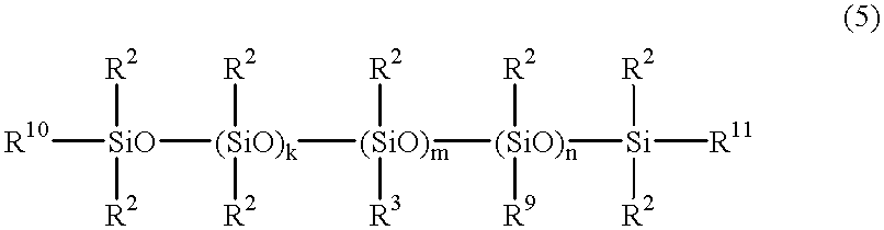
[R10][SiO]([R2])([R2])[(SiO)k]([(SiO)m]([R2])([R3])[(SiO)n]([Si]([R11])([R2])[R2])([R2])[R9])([R2])[R2]
